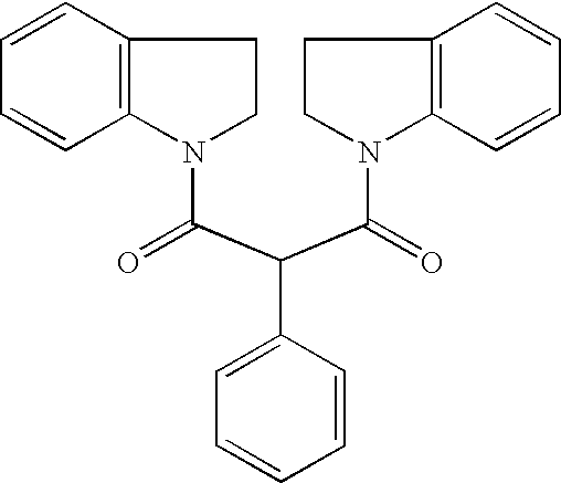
C12=C(C=CC=C1)CCN2C(C(C(=O)N1C2=C(CC1)C=CC=C2)C1=CC=CC=C1)=O
